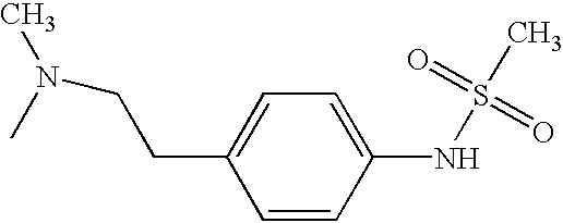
C1=CC(NS(=O)(=O)C)=CC=C1CCN(C)C
